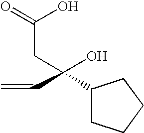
C1(C(O)(CC(O)=O)C=C)CCCC1
